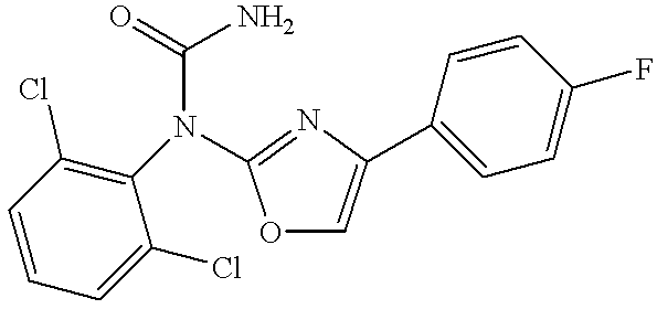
C1=CC(Cl)=C(N(C(=O)N)C2=NC(C3=CC=C(F)C=C3)=CO2)C(Cl)=C1
